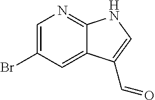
C12=NC=C(Br)C=C1C(C=O)=CN2
